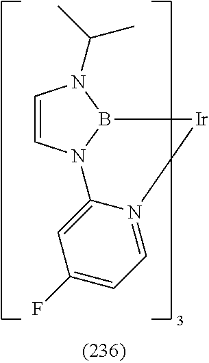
C1=CN2B(N1C(C)C)[Ir]N1=CC=C(F)C=C21
